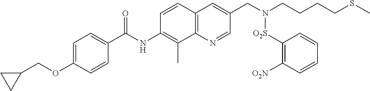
C1=CC2=C(C(C)=C1NC(C1=CC=C(OCC3CC3)C=C1)=O)N=CC(CN(CCCCSC)[O2S]C1=C([O2N])C=CC=C1)=C2
